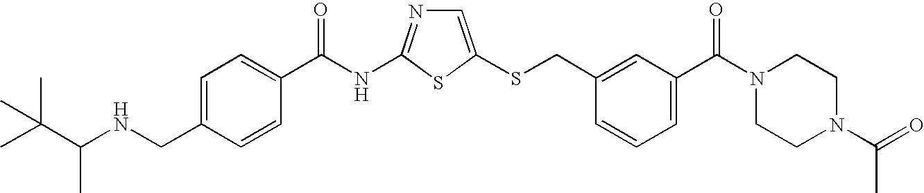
C1=C(SCC2=CC(C(N3CCN(C(=O)C)CC3)=O)=CC=C2)SC(NC(=O)C2=CC=C(CNC(C(C)(C)C)C)C=C2)=N1
